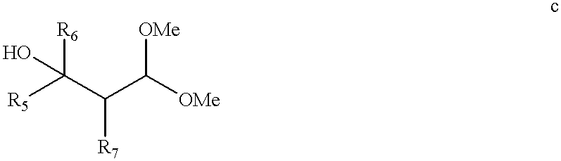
[R5]C(C(C([OMe])[OMe])[R7])(O)[R6]
